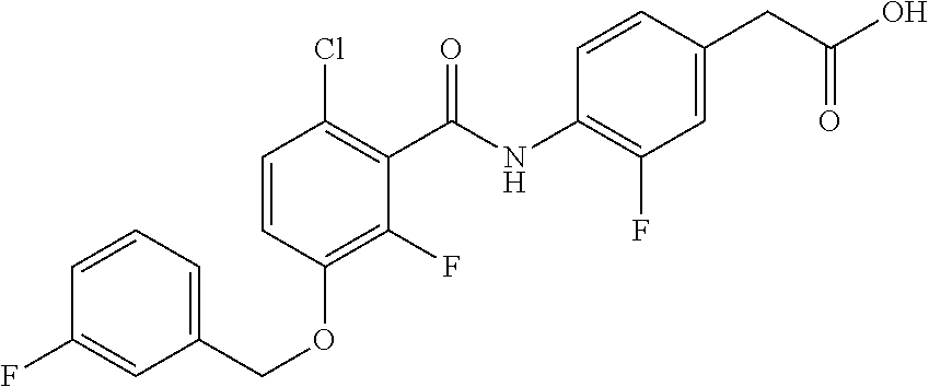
C1=CC=C(COC2=C(F)C(C(NC3=C(F)C=C(CC(O)=O)C=C3)=O)=C(Cl)C=C2)C=C1F
